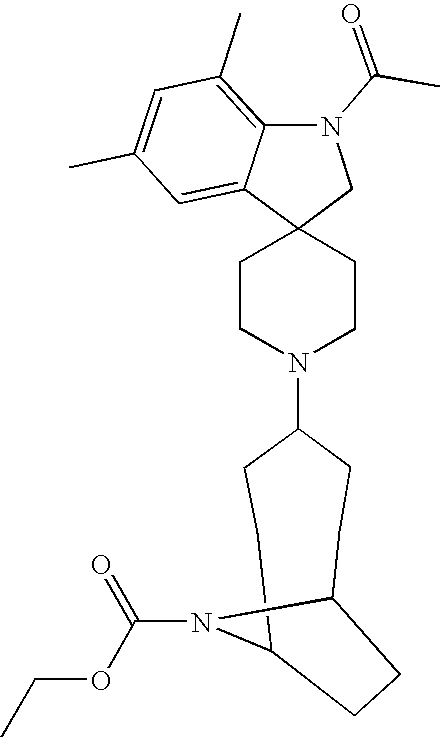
C1CN(C2CCC3N(C(OCC)=O)C(CC2)CC3)CCC12CN(C(C)=O)C1=C(C)C=C(C)C=C21
